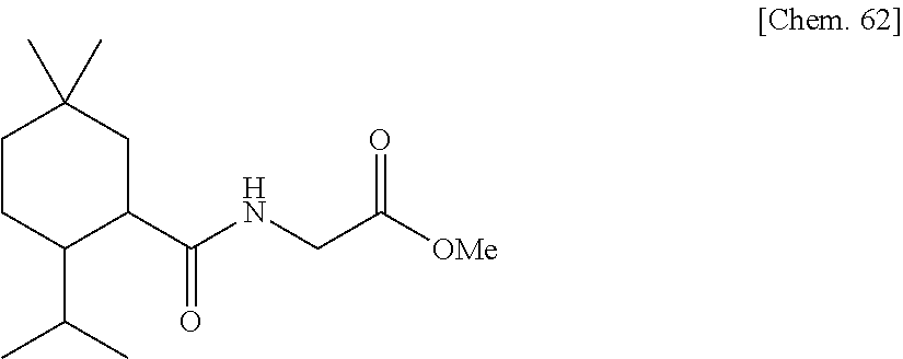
C1CC(C(C)C)C(C(NCC(=O)[OMe])=O)CC1(C)C
